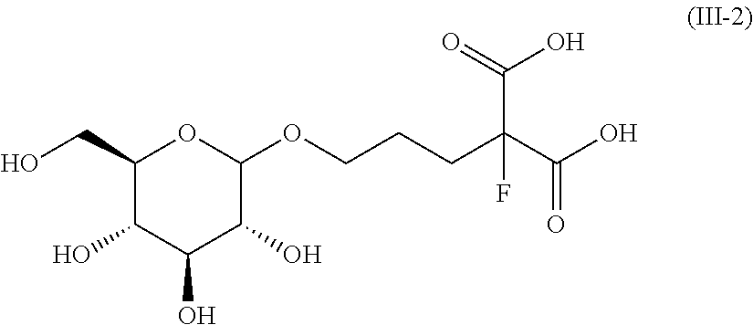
C1(CO)C(O)C(O)C(O)C(OCCCC(C(O)=O)(C(=O)O)F)O1
